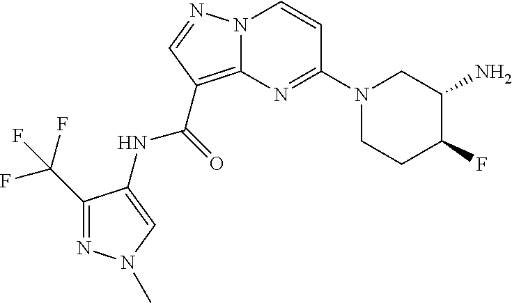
C1(C(F)(F)F)=NN(C)C=C1NC(=O)C1=C2N(N=C1)C=CC(N1CCC(F)C(N)C1)=N2
